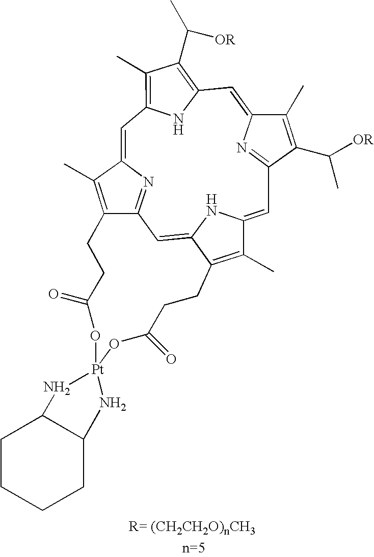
C1=C2N=C(C(C([OR])C)=C2C)C=C2NC3=CC4=NC(=CC5=C(C)C(C(C)[OR])=C1N5)C(C)=C4CCC(=O)O[Pt]1(OC(=O)CCC3=C2C)NC2C(N1)CCCC2.[R= (CH2CH2O)nCH3]
